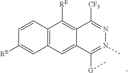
C12=C([RE])C3=C(C=C1C([G]C)=N(C)N=C2[CF3])C=C([RE])C=C3
